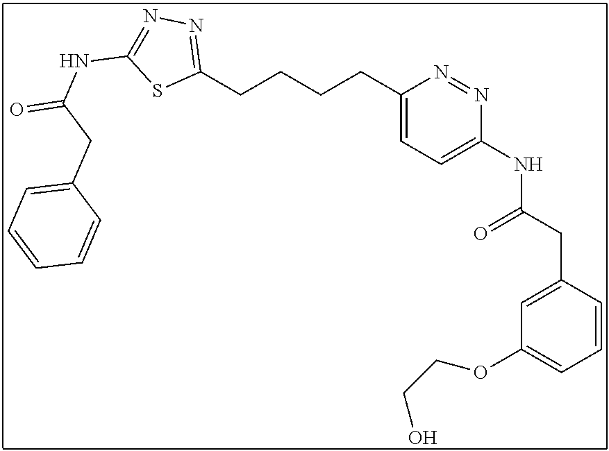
C1(CCCCC2=CC=C(NC(CC3=CC(OCCO)=CC=C3)=O)N=N2)=NN=C(NC(=O)CC2=CC=CC=C2)S1
